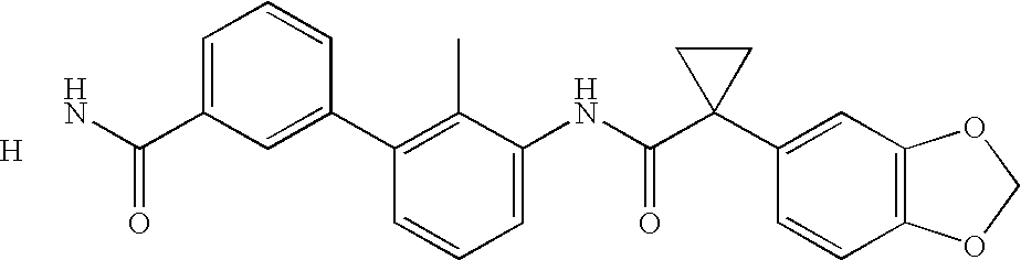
C1(C2=CC(C(N)=O)=CC=C2)=C(C)C(NC(C2(C3=CC4=C(C=C3)OCO4)CC2)=O)=CC=C1.[H]
